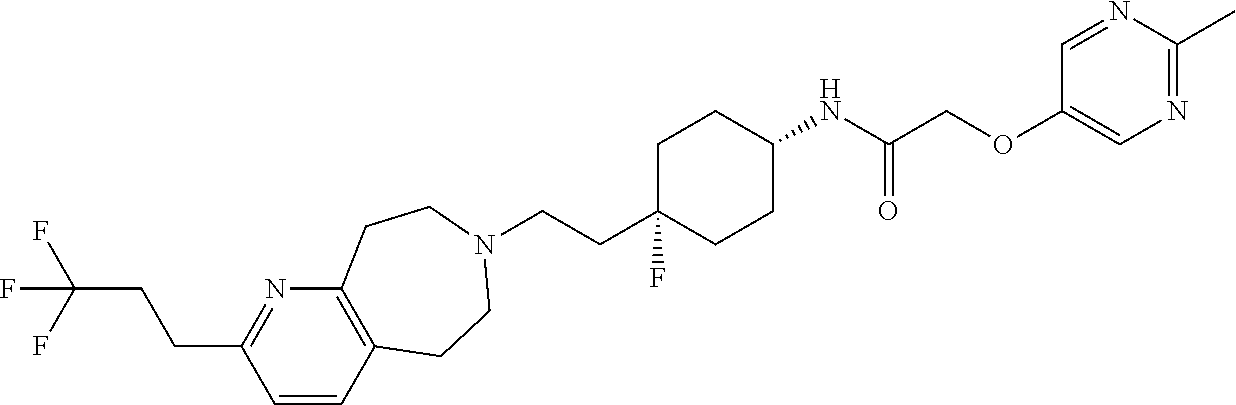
C1=CC2=C(N=C1CCC(F)(F)F)CCN(CCC1(F)CCC(NC(COC3=CN=C(C)N=C3)=O)CC1)CC2
